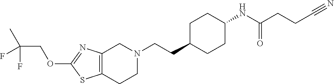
C12=C(CCN(CCC3CCC(NC(CCC#N)=O)CC3)C1)SC(OCC(C)(F)F)=N2
